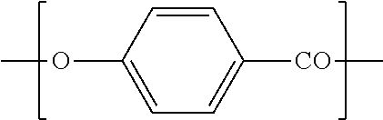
C1=CC(OC)=CC=C1[CO]C
